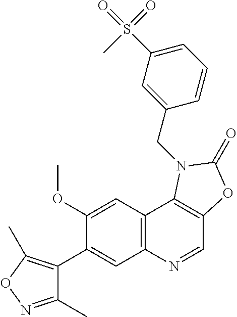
C1(OC)=CC2=C(C=C1C1=C(C)ON=C1C)N=CC1=C2N(CC2=CC(S(=O)(=O)C)=CC=C2)C(=O)O1
